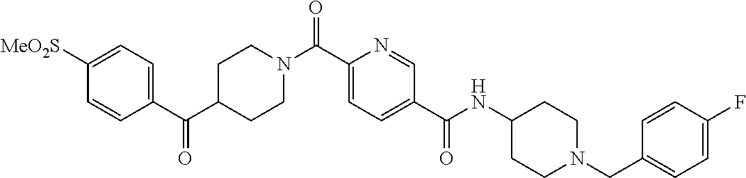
C1=CC(C(C2CCN(C(C3=CC=C(C(NC4CCN(CC5=CC=C(F)C=C5)CC4)=O)C=N3)=O)CC2)=O)=CC=C1[MeO2S]
